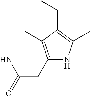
C1(CC(=O)N)=C(C)C(CC)=C(C)N1
